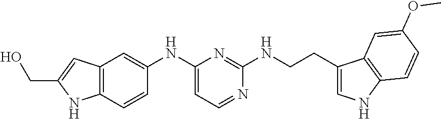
C12=C(C=CC(NC3=CC=NC(NCCC4=CNC5=C4C=C(OC)C=C5)=N3)=C1)NC(CO)=C2
